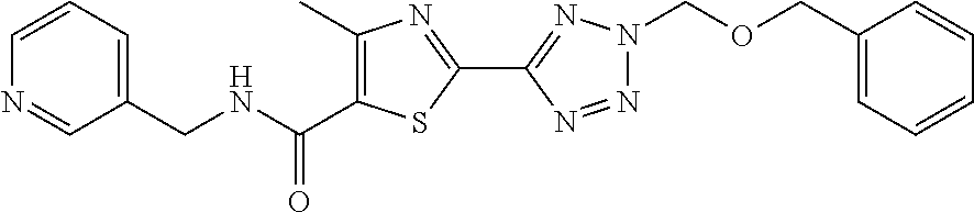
C1(C2=NN(COCC3=CC=CC=C3)N=N2)=NC(C)=C(C(=O)NCC2=CC=CN=C2)S1
